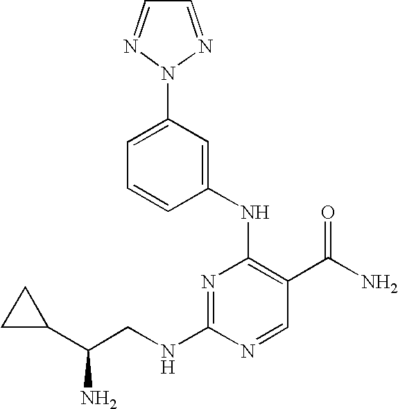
C1(NC2=C(C(N)=O)C=NC(NCC(C3CC3)N)=N2)=CC(N2N=CC=N2)=CC=C1
